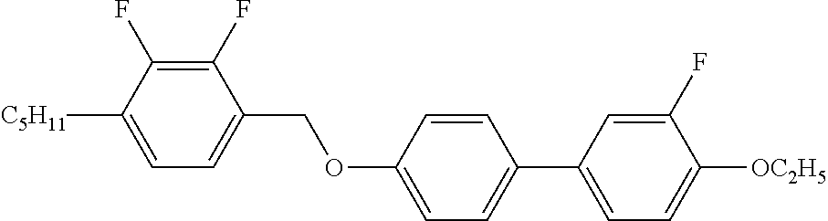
C1(F)=C(F)C([C5H11])=CC=C1COC1=CC=C(C2=CC=C([OC2H5])C(F)=C2)C=C1
